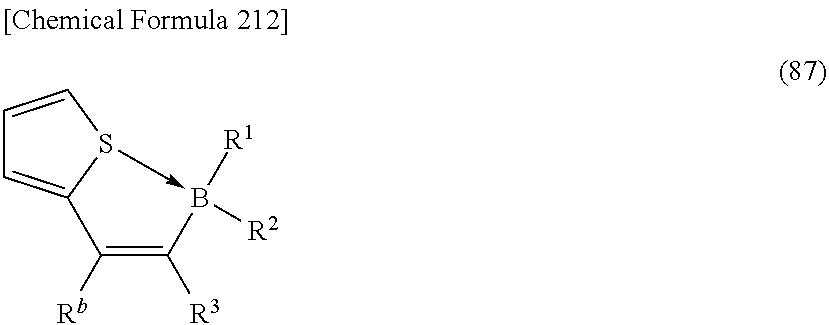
C1=CS2->B([R1])([R2])C([R3])=C([Rb])C2=C1
